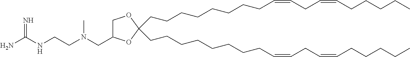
C(CCCCCCCC=CCC=CCCCCC)C1(CCCCCCCCC=CCC=CCCCCC)OC(CN(CCNC(N)=N)C)CO1
